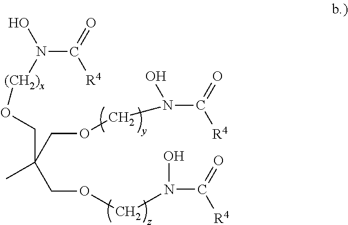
C(=O)([R4])N(O)[(CH2)x]OCC(COCN(O)C(=O)[R4])(C)COCN(C(=O)[R4])O
